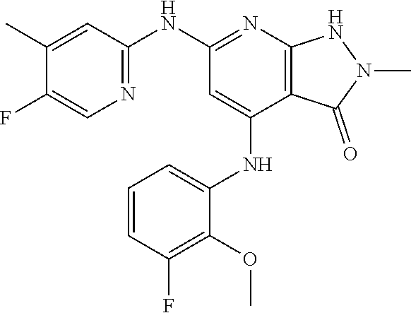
N(C1=NC2=C(C(NC3=CC=CC(F)=C3OC)=C1)C(=O)N(C)N2)C1=NC=C(F)C(C)=C1
